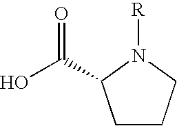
C1CCN([R])C1C(O)=O
